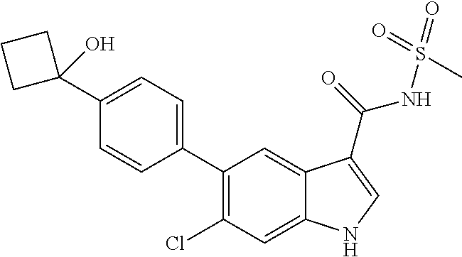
C1(C2=CC=C(C3(O)CCC3)C=C2)=C(Cl)C=C2C(=C1)C(C(=O)NS(=O)(=O)C)=CN2
